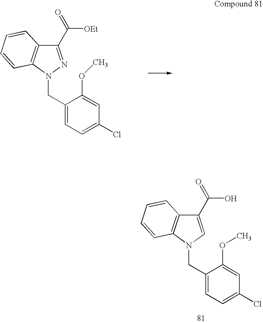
C1(C([OEt])=O)=NN(CC2=CC=C(Cl)C=C2OC)C2=C1C=CC=C2.C1(C(O)=O)=CN(CC2=CC=C(Cl)C=C2OC)C2=C1C=CC=C2
